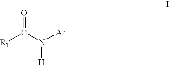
[R1]C(N([Ar])[H])=O
